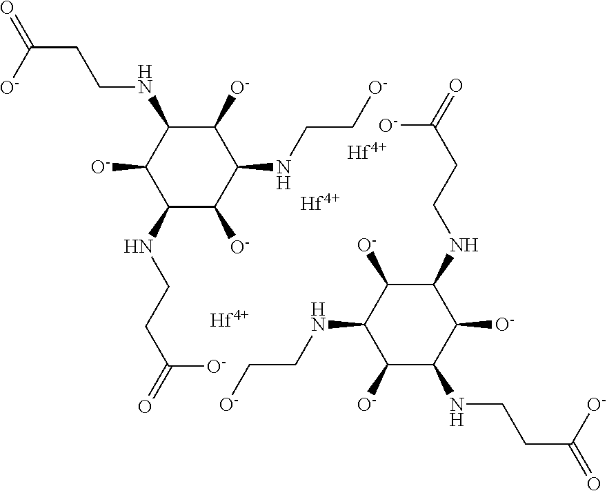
C1(NCCC(=O)[O-])C([O-])C(NCC[O-])C([O-])C(NCCC(=O)[O-])C1[O-].C1([O-])C(NCCC(=O)[O-])C([O-])C(NCCC(=O)[O-])C([O-])C1NCC[O-].[Hf].[Hf].[Hf]
